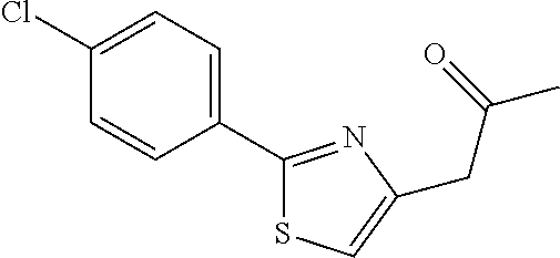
C1(C2=NC(CC(=O)C)=CS2)=CC=C(Cl)C=C1
